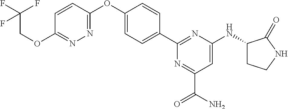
N1=C(C(N)=O)C=C(NC2CCNC2=O)N=C1C1=CC=C(OC2=NN=C(OCC(F)(F)F)C=C2)C=C1
